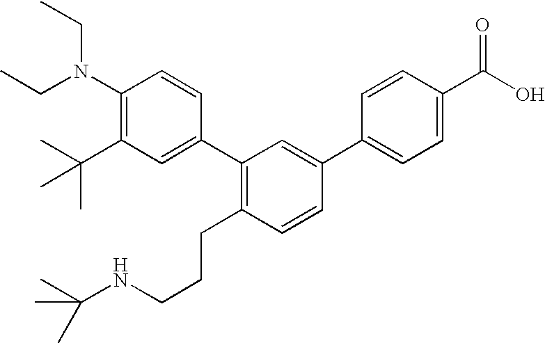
C1(N(CC)CC)=C(C(C)(C)C)C=C(C2=C(CCCNC(C)(C)C)C=CC(C3=CC=C(C(O)=O)C=C3)=C2)C=C1
